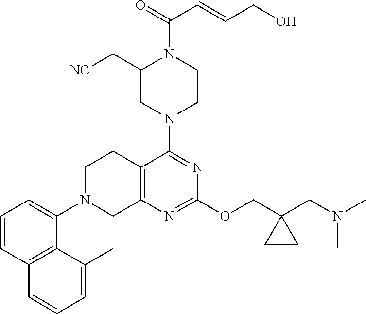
C1=CC2=C(C(N3CC4=C(CC3)C(N3CCN(C(=O)C=CCO)C(C[NC])C3)=NC(OCC3(CN(C)C)CC3)=N4)=C1)C(C)=CC=C2
